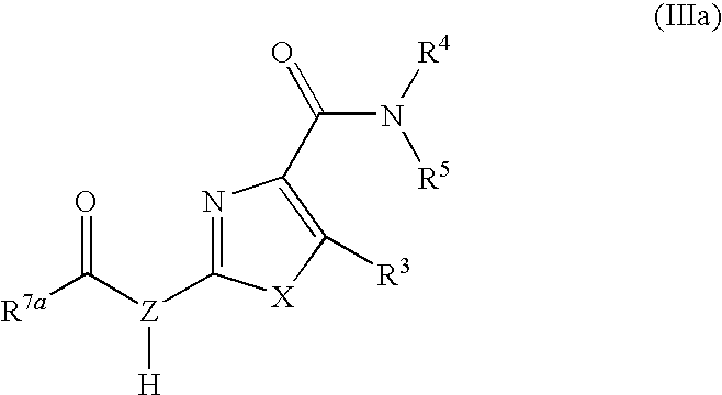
[R7a]C([Z](C1=NC(C(=O)N([R5])[R4])=C([R3])[X]1)[H])=O
